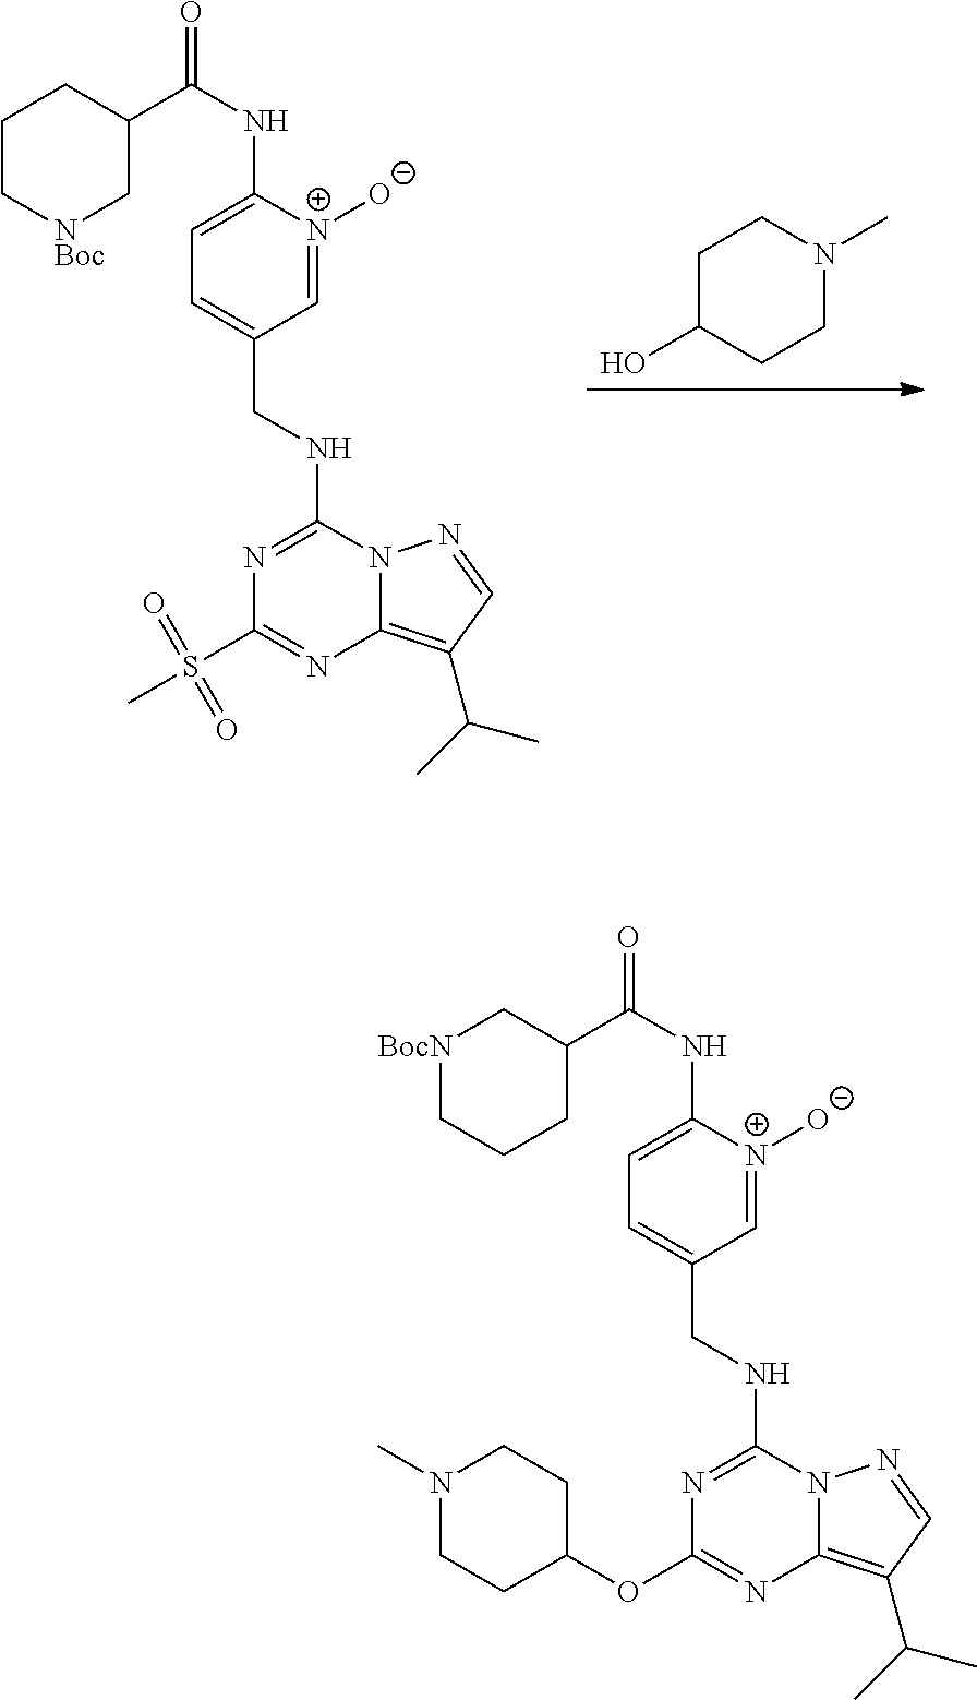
C1C(O)CCN(C)C1.N1=C(NCC2=CC=C(NC(=O)C3CCC[NBoc]C3)[N+]([O-])=C2)N2C(=C(C(C)C)C=N2)N=C1S(C)(=O)=O.N1=C(NCC2=CC=C(NC(=O)C3C[BocN]CCC3)[N+]([O-])=C2)N2C(=C(C(C)C)C=N2)N=C1OC1CCN(C)CC1
